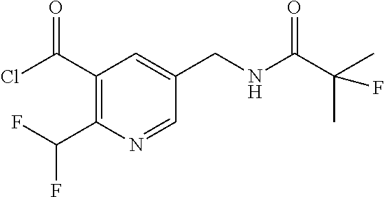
C1(C(Cl)=O)=C(C(F)F)N=CC(CNC(C(C)(C)F)=O)=C1
